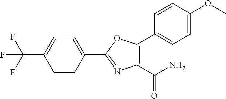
C1(C2=NC(C(N)=O)=C(C3=CC=C(OC)C=C3)O2)=CC=C(C(F)(F)F)C=C1
